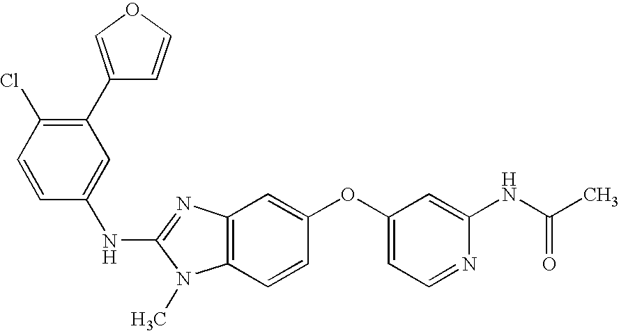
N(C1=NC2=C(N1C)C=CC(OC1=CC=NC(NC(C)=O)=C1)=C2)C1=CC(C2=COC=C2)=C(Cl)C=C1
